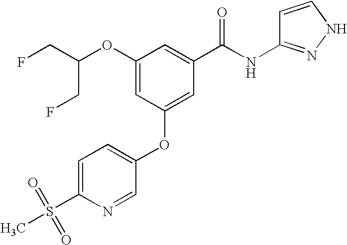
C1(OC(CF)CF)=CC(OC2=CC=C(S(C)(=O)=O)N=C2)=CC(C(NC2=NNC=C2)=O)=C1
